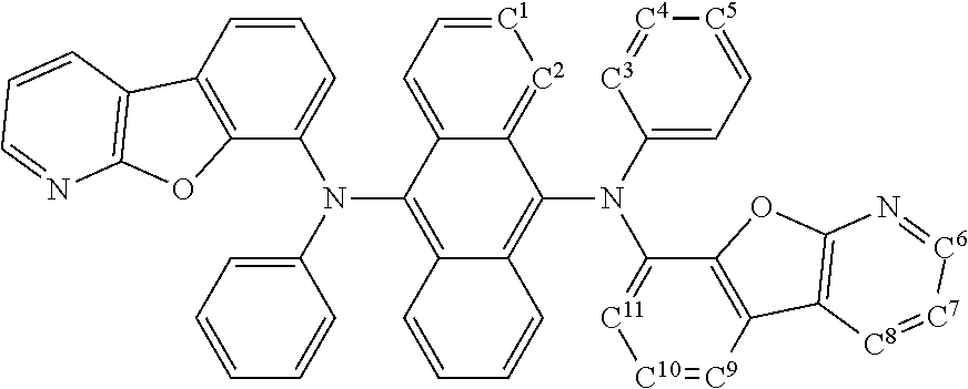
[C1]1=CC=C2C(=[C2]1)C(N(C1=CC=[C5][C4]=[C3]1)C1=[C11][C10]=[C9]C3=C1OC1=C3[C8]=[C7][C6]=N1)=C1C(=C2N(C2=CC=CC=C2)C2=CC=CC3=C2OC2=C3C=CC=N2)C=CC=C1
